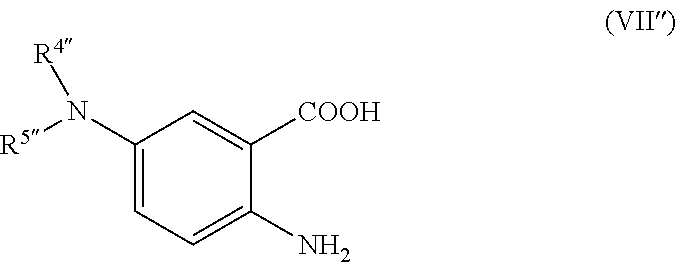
C1(N([R5])[R4])=CC=C(N)C([COOH])=C1
